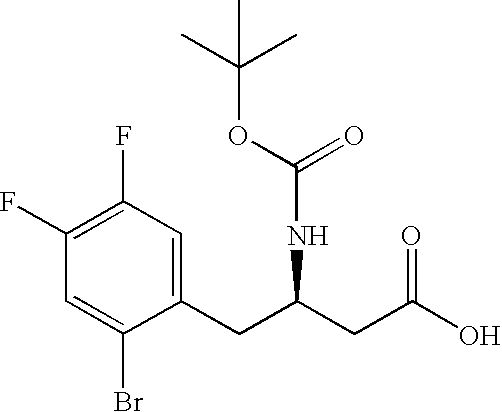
C1(CC(CC(O)=O)NC(OC(C)(C)C)=O)=CC(F)=C(F)C=C1Br
